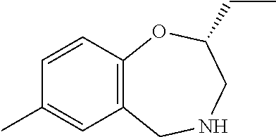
C12=C(C=CC(C)=C1)OC(CC)CNC2
